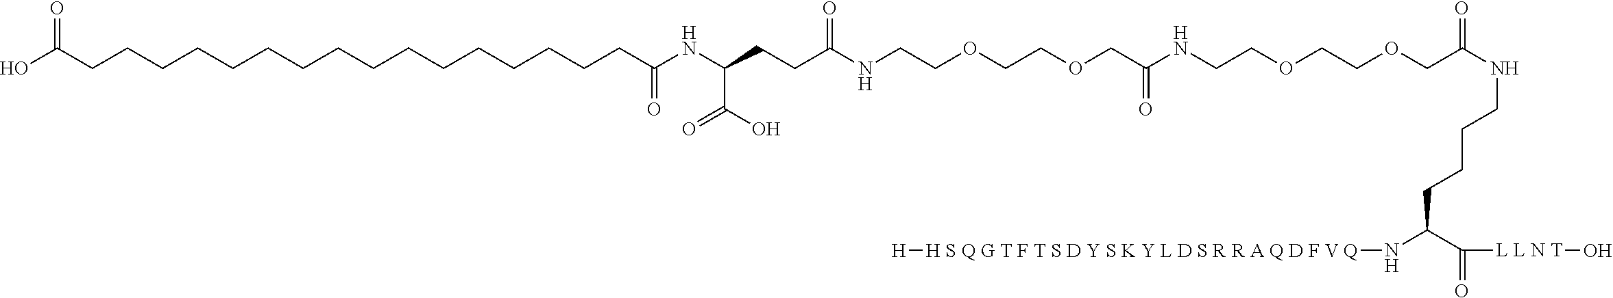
N(C(C([L L N T]O)=O)CCCCNC(COCCOCCNC(COCCOCCNC(CCC(NC(CCCCCCCCCCCCCCCCC(O)=O)=O)C(O)=O)=O)=O)=O)[H S Q G T F T S D Y S K Y L D S R R A Q D F V Q][H]
